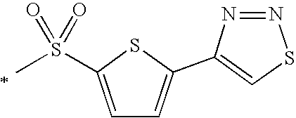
C1=C(S(=O)(=O)C)SC(C2=CSN=N2)=C1
